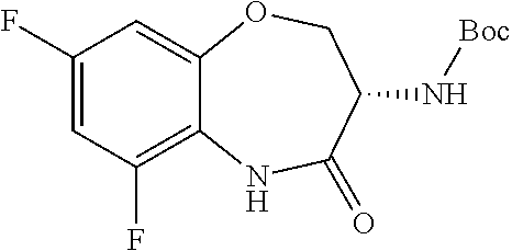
C1(F)=CC(F)=C2C(=C1)OCC(N[Boc])C(=O)N2
